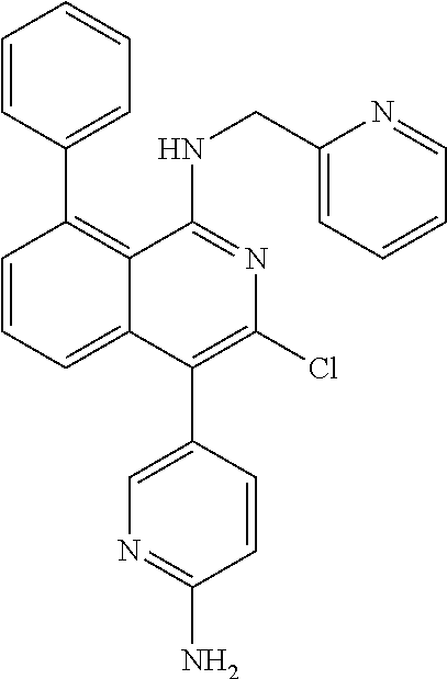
C1=CC(C2=C3C(=CC=C2)C(C2=CN=C(N)C=C2)=C(Cl)N=C3NCC2=CC=CC=N2)=CC=C1
